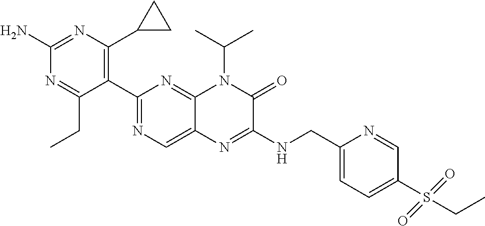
C1(C2=NC=C3C(=N2)N(C(C)C)C(=O)C(NCC2=CC=C(S(CC)(=O)=O)C=N2)=N3)=C(C2CC2)N=C(N)N=C1CC
